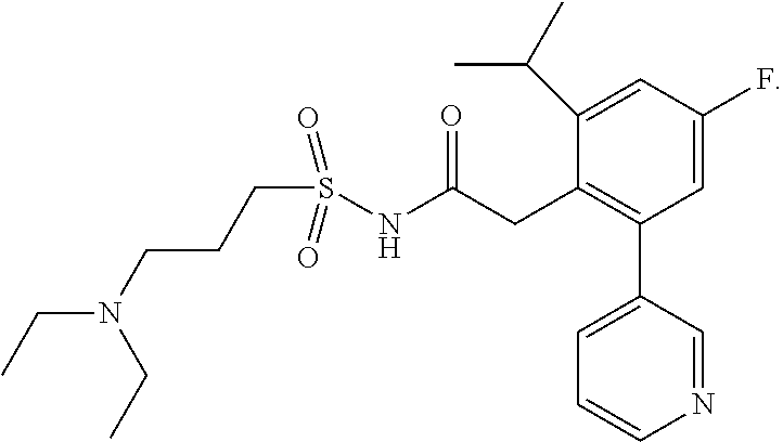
N(C(CC1=C(C2=CC=CN=C2)C=C(F)C=C1C(C)C)=O)S(CCCN(CC)CC)(=O)=O
